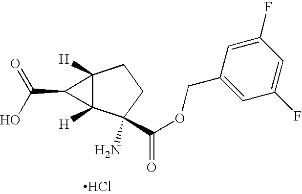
C12([H])C([H])(C(N)(C(OCC3=CC(F)=CC(F)=C3)=O)CC1)C2C(O)=O.Cl
